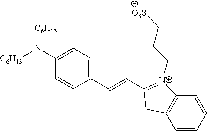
[C6H13]N(C1=CC=C(C=CC2=[N+](CCC[O3S])C3=C(C=CC=C3)C2(C)C)C=C1)[C6H13]
